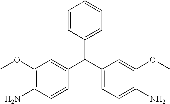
C1(C(C2=CC=C(N)C(OC)=C2)C2=CC(OC)=C(N)C=C2)=CC=CC=C1
